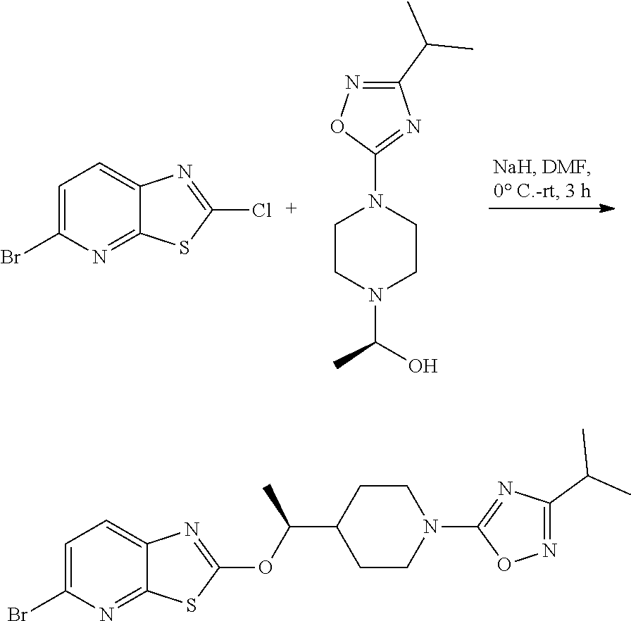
C1=C(Br)N=C2C(=C1)N=C(Cl)S2.C1CN(C(O)C)CCN1C1=NC(C(C)C)=NO1.C1=C(Br)N=C2C(=C1)N=C(OC(C1CCN(C3=NC(C(C)C)=NO3)CC1)C)S2
